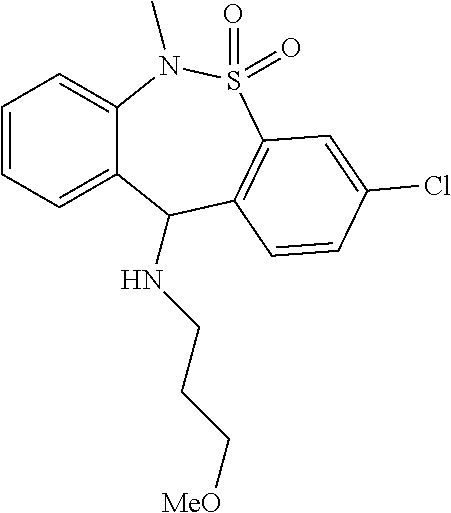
C1=CC=C2C(=C1)N(C)S(=O)(=O)C1=C(C2NCCC[MeO])C=CC(Cl)=C1
